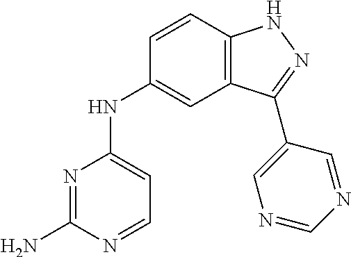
N1=C(N)N=CC=C1NC1=CC2=C(C=C1)NN=C2C1=CN=CN=C1
